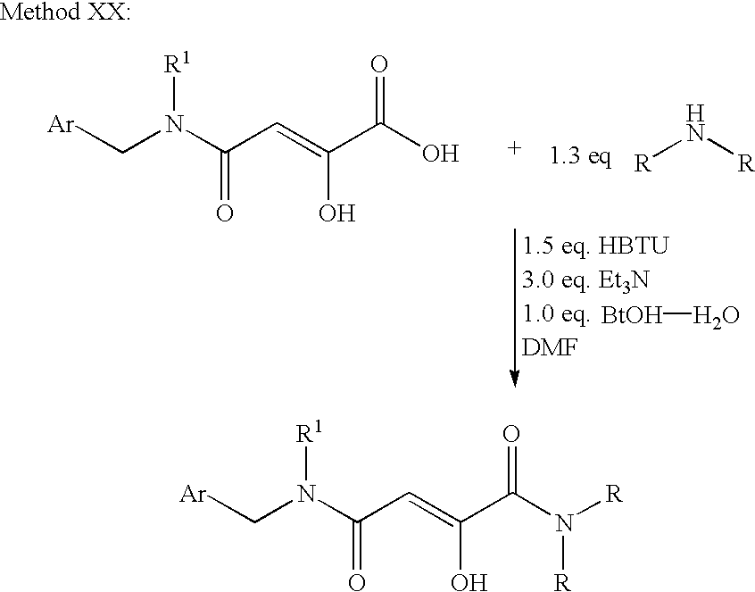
C([Ar])N(C(=O)C=C(O)C(N([R])[R])=O)[R1].C([Ar])N(C(=O)C=C(O)C(O)=O)[R1].[R]N[R].[BtOH]O
